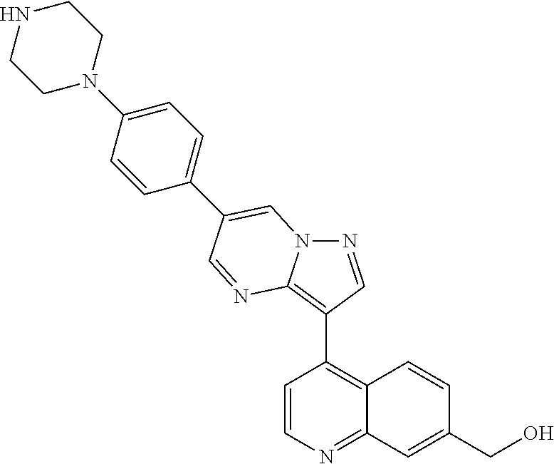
C1=CN=C2C(=C1C1=C3N(N=C1)C=C(C1=CC=C(N4CCNCC4)C=C1)C=N3)C=CC(CO)=C2
